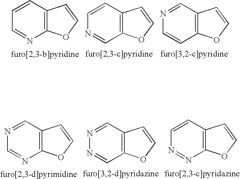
N1=CC2=C(N=C1)OC=C2.N1=CC2=C(C=N1)OC=C2.C1=CC2=C(N=N1)OC=C2.C1=CC2=C(C=N1)OC=C2.N1=CC2=C(C=C1)OC=C2.C1=CC2=C(N=C1)OC=C2
